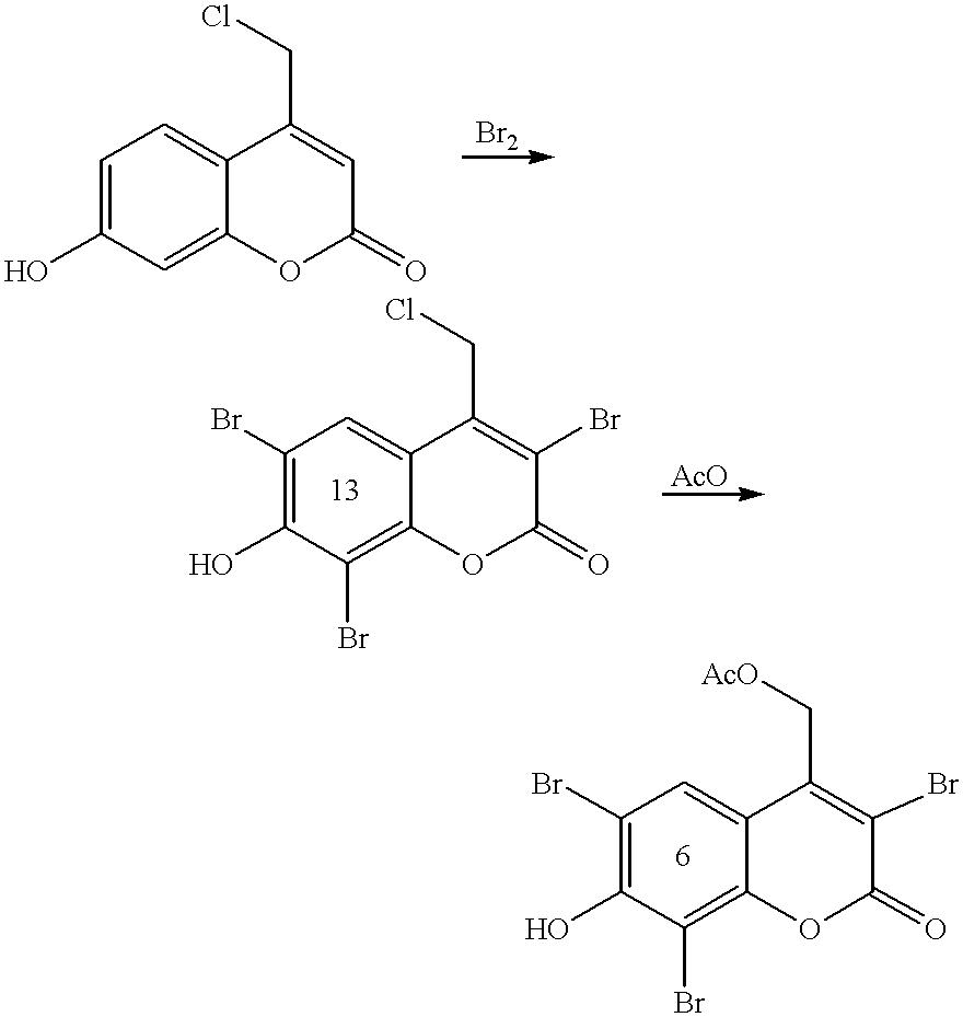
C1=C(O)C=C2C(=C1)C(CCl)=CC(=O)O2.C1(Br)=C(O)C(Br)=C2C(=C1)C(C[AcO])=C(Br)C(=O)O2.C1(Br)=C(O)C(Br)=C2C(=C1)C(CCl)=C(Br)C(=O)O2
